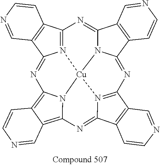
N12=C3C4=C(C1=NC1=C5C(=C6N1[Cu]21N2C(=N3)C3=C(C2=NC2=N1C(=N6)C1=C2C=NC=C1)C=CN=C3)C=NC=C5)C=NC=C4
